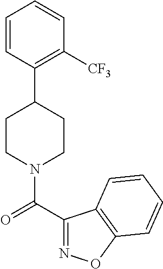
C1([CF3])=C(C2CCN(C(=O)C3=NOC4=C3C=CC=C4)CC2)C=CC=C1
